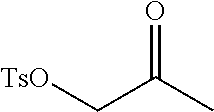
[TsO]CC(C)=O
